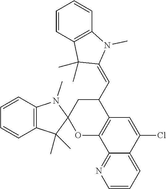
C1=CC=C2C(=N1)C1=C(C=C2Cl)C(C=C2N(C)C3=C(C2(C)C)C=CC=C3)CC2(O1)N(C)C1=C(C2(C)C)C=CC=C1
